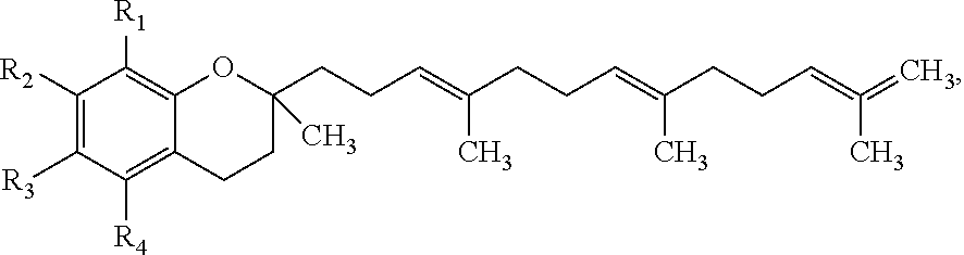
C(CC=C(=C)C)C(=CCCC(=CCCC1(C)CCC2=C([R4])C([R3])=C([R2])C([R1])=C2O1)C)C
